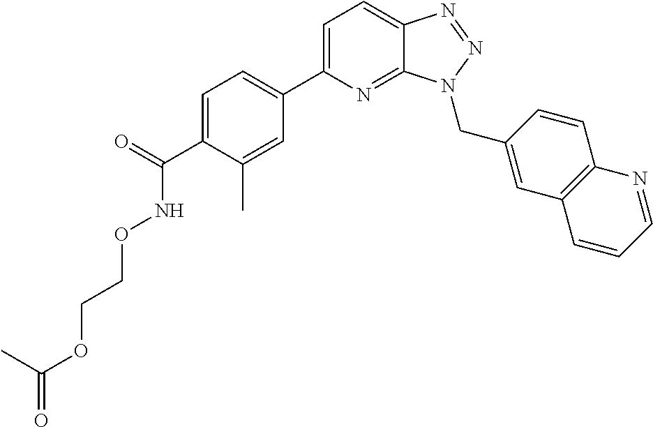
C1=C(C2=CC=C(C(=O)NOCCOC(=O)C)C(C)=C2)N=C2C(=C1)N=NN2CC1=CC2=C(C=C1)N=CC=C2
